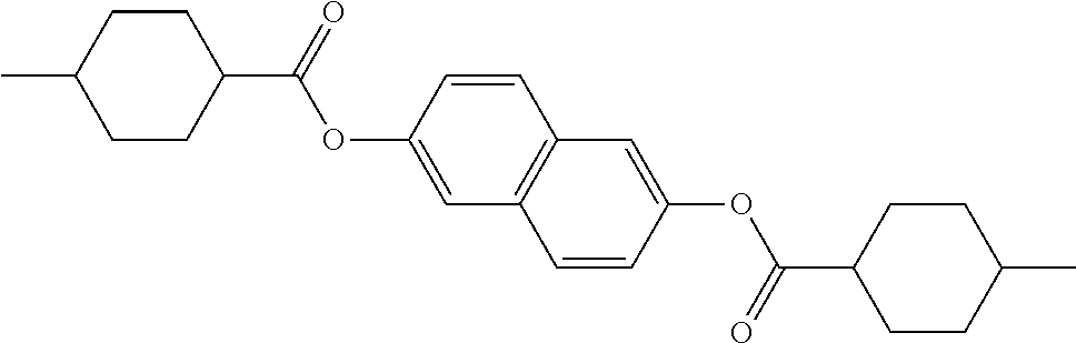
C1CC(C)CCC1C(=O)OC1=CC2=C(C=C1)C=C(OC(C1CCC(C)CC1)=O)C=C2
